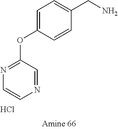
C1=CC(CN)=CC=C1OC1=NC=CN=C1.Cl
